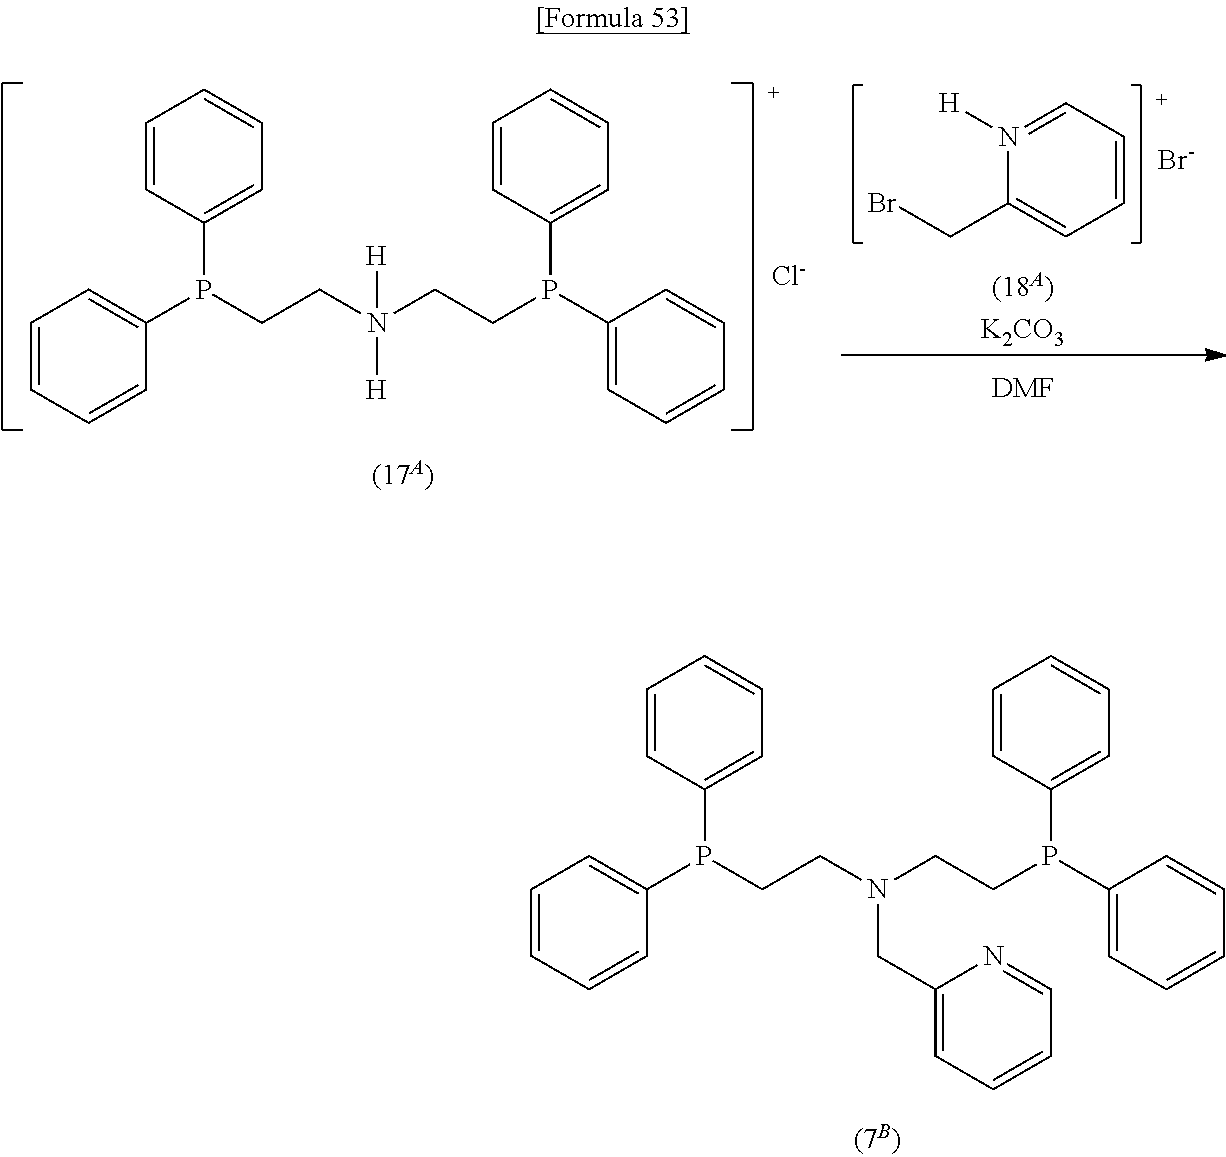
BrCC1=CC=CC=N1[H].[Br-].P(CCN(CCP(C1=CC=CC=C1)C1=CC=CC=C1)([H])[H])(C1=CC=CC=C1)C1=CC=CC=C1.[Cl-].[DMF].P(CCN(CCP(C1=CC=CC=C1)C1=CC=CC=C1)CC1=CC=CC=N1)(C1=CC=CC=C1)C1=CC=CC=C1
